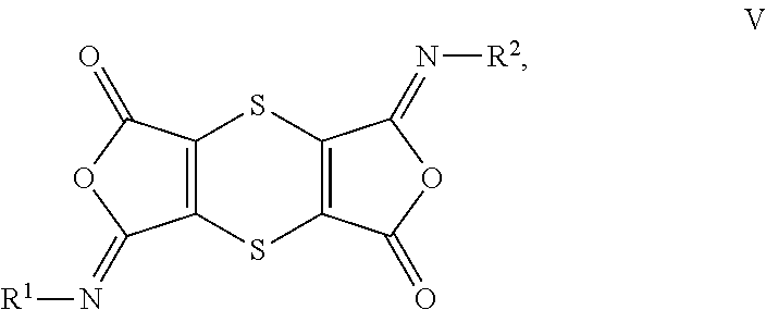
C12=C(SC3=C(S1)C(=N[R2])OC3=O)C(=N[R1])OC2=O
